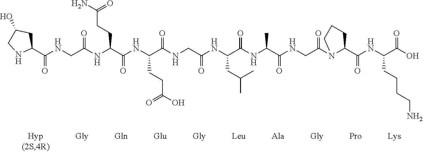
C1(C(NCC(NC(C(NC(C(NCC(NC(C(NC(C(NCC(N2C(C(NC(C(O)=O)CCCCN)=O)CCC2)=O)=O)C)=O)CC(C)C)=O)=O)CCC(=O)O)=O)CCC(N)=O)=O)=O)CC(O)CN1
